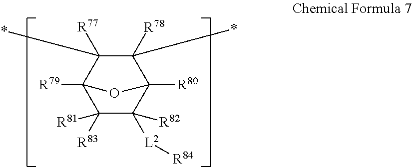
C1([R81])([R83])C([R82])([L2][R84])C2([R80])C([R78])(*)C([R77])(*)C1([R79])O2
